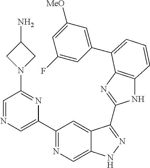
C1(C2=NC=C3C(=C2)C(C2=NC4=C(N2)C=CC=C4C2=CC([MeO])=CC(F)=C2)=NN3)=CN=CC(N2CC(N)C2)=N1
